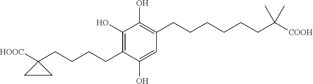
C1(O)=C(CCCCCCC([COOH])(C)C)C=C(O)C(CCCCC2([HOOC])CC2)=C1O
